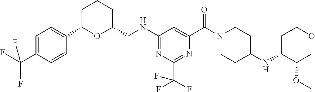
C1C(C2=CC=C(C(F)(F)F)C=C2)OC(CNC2=NC(C(F)(F)F)=NC(C(N3CCC(NC4C(OC)COCC4)CC3)=O)=C2)CC1
